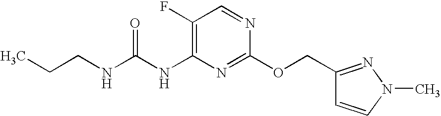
C1(F)=C(NC(NCCC)=O)N=C(OCC2=NN(C)C=C2)N=C1
